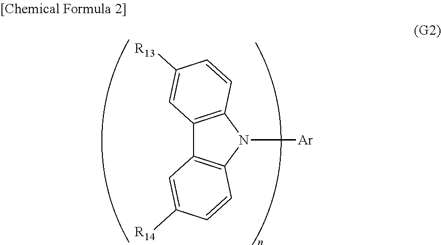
C12=C(N([Ar])C3=C1C=C([R14])C=C3)C=CC([R13])=C2
